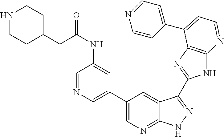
C1(C2=CN=C3C(=C2)C(C2=NC4=C(N2)N=CC=C4C2=CC=NC=C2)=NN3)=CN=CC(NC(CC2CCNCC2)=O)=C1
